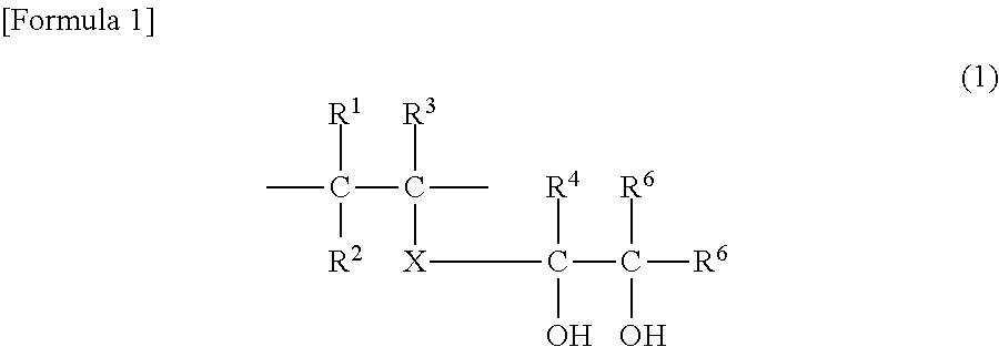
CC(C(C)([R3])[X]C(C([R6])([R6])O)([R4])O)([R1])[R2]
